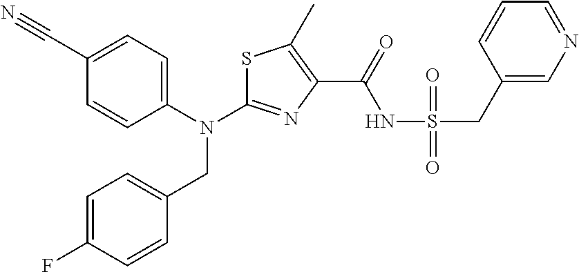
C1=C(F)C=CC(CN(C2=NC(C(=O)NS(CC3=CN=CC=C3)(=O)=O)=C(C)S2)C2=CC=C(C#N)C=C2)=C1
